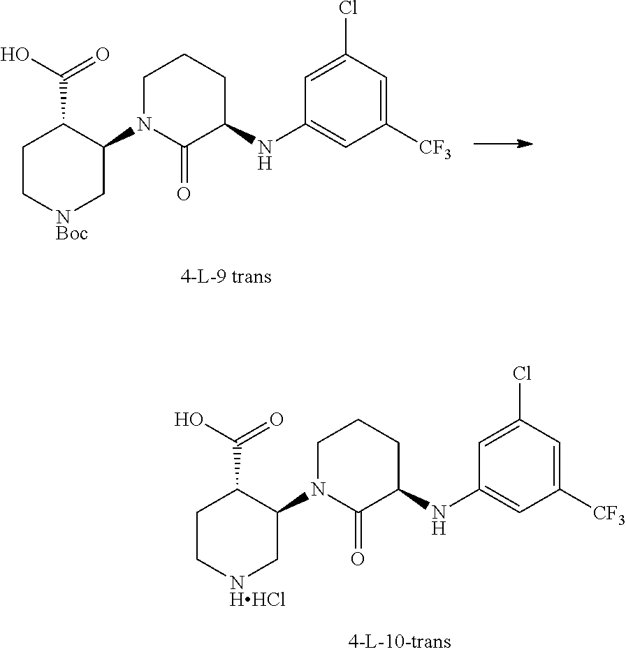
[NBoc]1CC(N2CCCC(NC3=CC([CF3])=CC(Cl)=C3)C2=O)C(C(O)=O)CC1.[NHHCl]1CC(N2CCCC(NC3=CC([CF3])=CC(Cl)=C3)C2=O)C(C(O)=O)CC1
